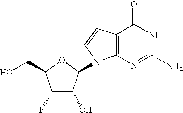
C1(F)C(O)C(N2C3=C(C=C2)C(=O)NC(N)=N3)OC1CO
